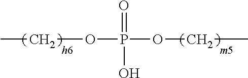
CCOP(=O)(O)OCC
